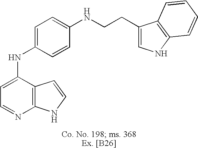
C1=C(NC2=CC=C(NCCC3=CNC4=C3C=CC=C4)C=C2)C2=C(N=C1)NC=C2
